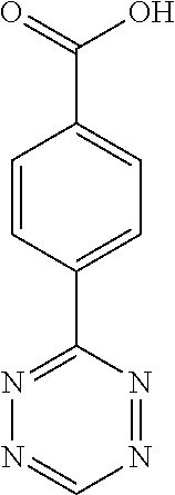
N1=NC(C2=CC=C(C(=O)O)C=C2)=NN=C1
